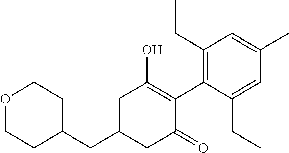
O1CCC(CC2CC(O)=C(C3=C(CC)C=C(C)C=C3CC)C(=O)C2)CC1
